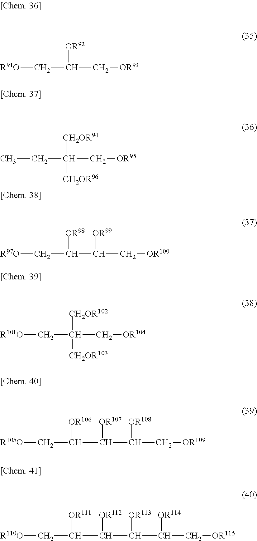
[OR92]C(C[OR93])C[R91O].C(C(C[OR95])([CH2OR94])[CH2OR96])C.[OR98]C(C(C[OR100])[OR99])C[R97O].C(C(C[OR104])([CH2OR102])[CH2OR103])[R101O].[OR106]C(C(C(C[OR109])[OR108])[OR107])C[R105O].[OR111]C(C(C(C(C[OR115])[OR114])[OR113])[OR112])C[R110O]
